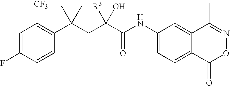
C1=C(F)C=CC(C(CC(C(NC2=CC=C3C(=C2)C(C)=NOC3=O)=O)([R3])O)(C)C)=C1[CF3]
